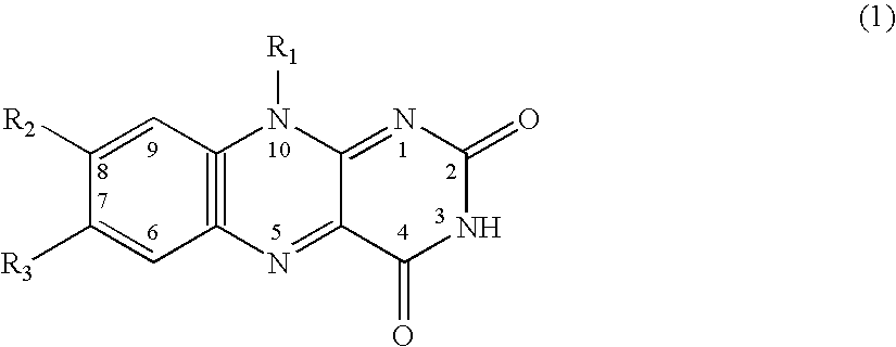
C1([R3])=CC2#C(C=C1[R2])N([R1])C1=NC(=O)NC(=O)C1=N2
